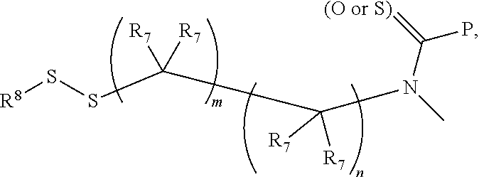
[R8]SSC(C(N(C)C(=[(O or S)])P)([R7])[R7])([R7])[R7]
